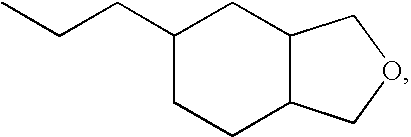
C1(CCC)CCC2C(C1)COC2
